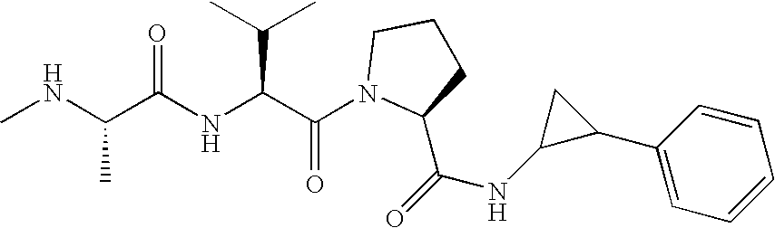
CNC(C(NC(C(N1C(C(=O)NC2C(C3=CC=CC=C3)C2)CCC1)=O)C(C)C)=O)C
